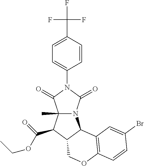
C1(C(F)(F)F)=CC=C(N2C(=O)N3C(C)(C2=O)C(C(OCC)=O)C2C3C3=C(OC2)C=CC(Br)=C3)C=C1
